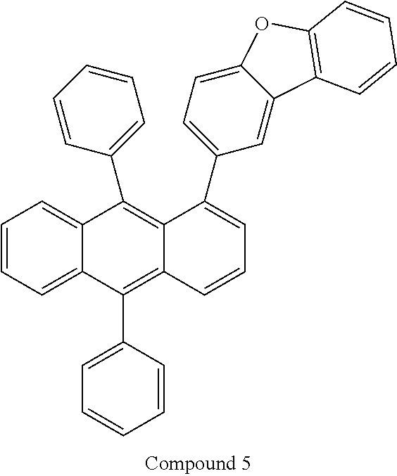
C1(C2=CC=CC=C2)=C2C(=C(C3=CC=CC=C3)C3=CC=CC=C13)C=CC=C2C1=CC=C2C(=C1)C1=C(O2)C=CC=C1
